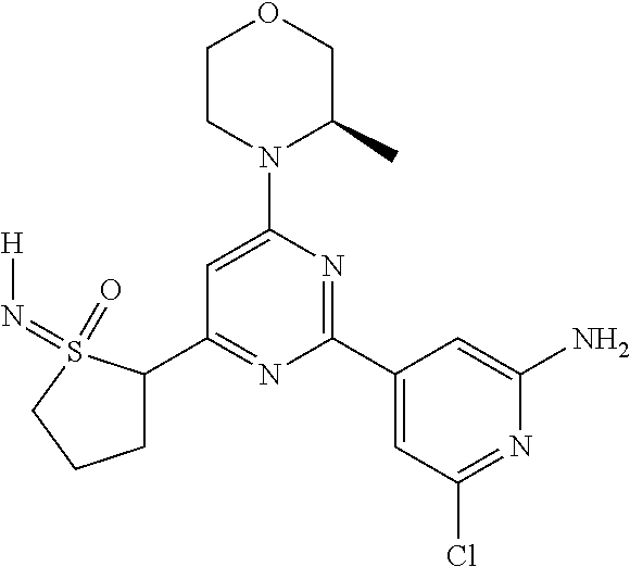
C1(C2=NC(C3=CC(Cl)=NC(N)=C3)=NC(N3C(C)COCC3)=C2)CCCS1(=O)=N[H]
